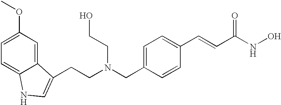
C(N(CC1=CC=C(C=CC(NO)=O)C=C1)CCO)CC1=CNC2=CC=C(OC)C=C21
